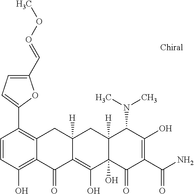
C1=CC(O)=C2C(=C1C1=CC=C(C=OOC)O1)CC1([H])C(=C(O)C3(O)C([H])(C1)C(N(C)C)C(O)=C(C(N)=O)C3=O)C2=O
